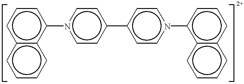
c12c(c(-n3ccc(-c4ccn(-c5c6c(ccc5)cccc6)cc4)cc3)ccc1)cccc2
